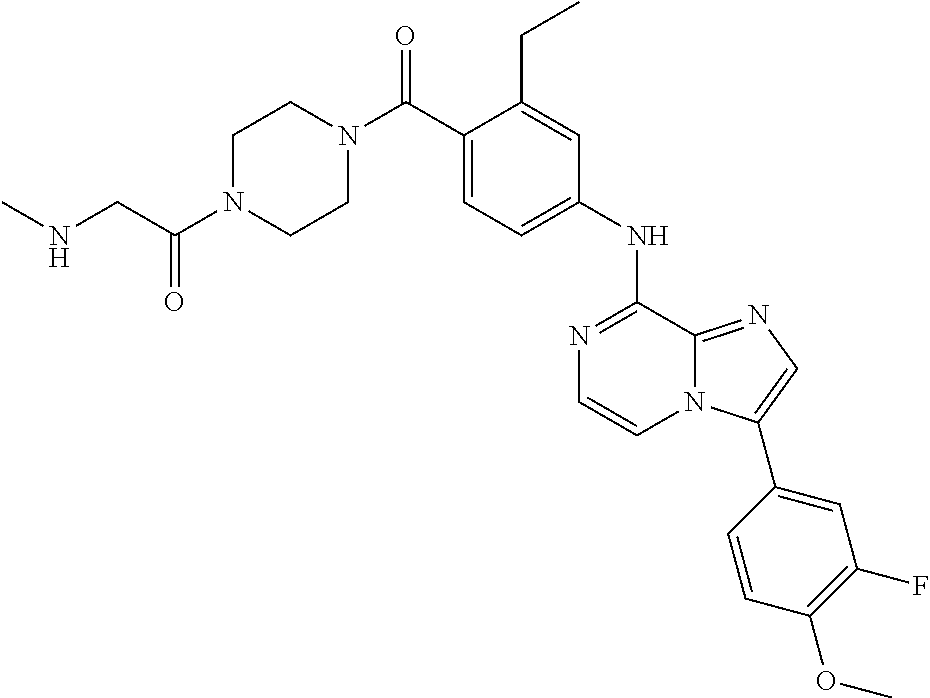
C1(CC)=CC(NC2=NC=CN3C2=NC=C3C2=CC(F)=C(OC)C=C2)=CC=C1C(N1CCN(C(CNC)=O)CC1)=O
